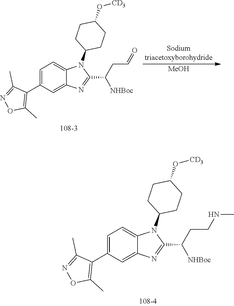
C1=C(C2=C(C)ON=C2C)C=C2C(=C1)N(C1CCC(O[CD3])CC1)C(C(CCNC)[NHBoc])=N2.C1=C(C2=C(C)ON=C2C)C=C2C(=C1)N(C1CCC(O[CD3])CC1)C(C(CC=O)[NHBoc])=N2.[MeOH]
